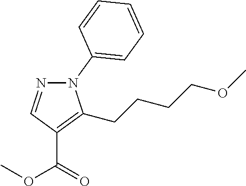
N1(C2=CC=CC=C2)N=CC(C(=O)OC)=C1CCCCOC
